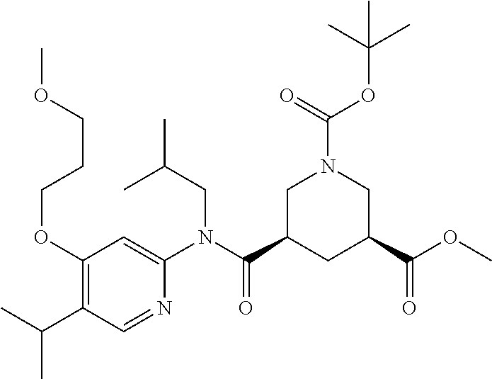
COCCCOC1=C(C(C)C)C=NC(N(C(C2CC(C(OC)=O)CN(C(OC(C)(C)C)=O)C2)=O)CC(C)C)=C1
